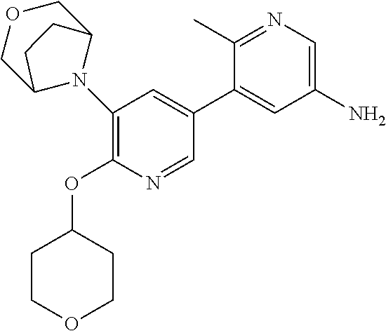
C1(N2C3COCC2CC3)=C(OC2CCOCC2)N=CC(C2=CC(N)=CN=C2C)=C1
